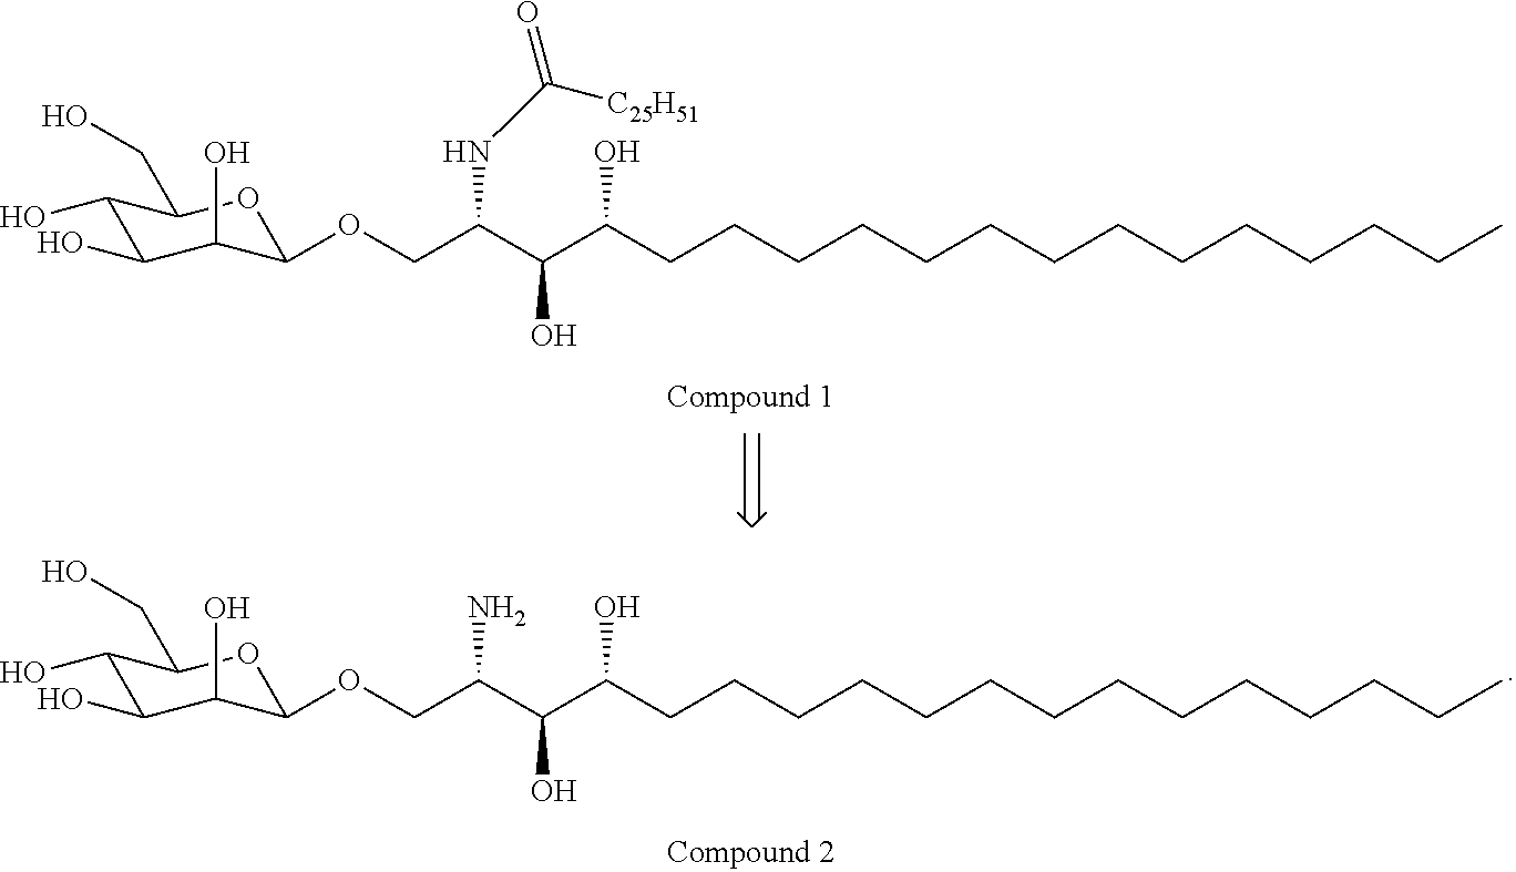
C1(O)C(O)C(O)C(OCC(C(C(CCCCCCCCCCCCCC)O)O)N)OC1CO.C1(O)C(O)C(O)C(OCC(C(C(CCCCCCCCCCCCCC)O)O)NC(=O)[C25H51])OC1CO
